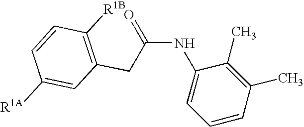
C(NC1=CC=CC(C)=C1C)(=O)CC1=C([R1B])C=CC([R1A])=C1
